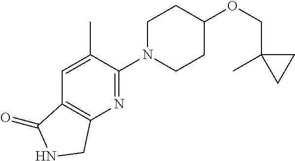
C(C1(C)CC1)OC1CCN(C2=NC3=C(C=C2C)C(=O)NC3)CC1
